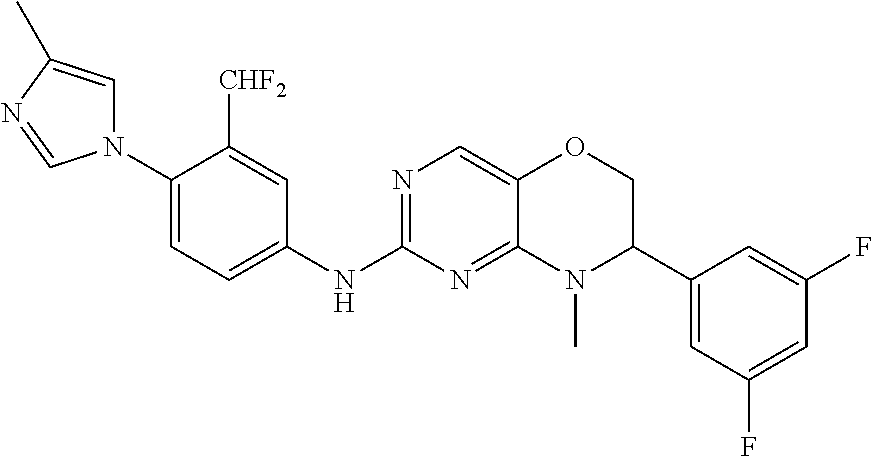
C1(N2C=C(C)N=C2)=CC=C(NC2=NC=C3C(=N2)N(C)C(C2=CC(F)=CC(F)=C2)CO3)C=C1[CHF2]
